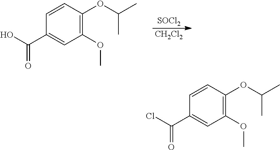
C1(C(O)=O)=CC(OC)=C(OC(C)C)C=C1.[SOCl2].[CH2Cl2].C1(C(Cl)=O)=CC(OC)=C(OC(C)C)C=C1
